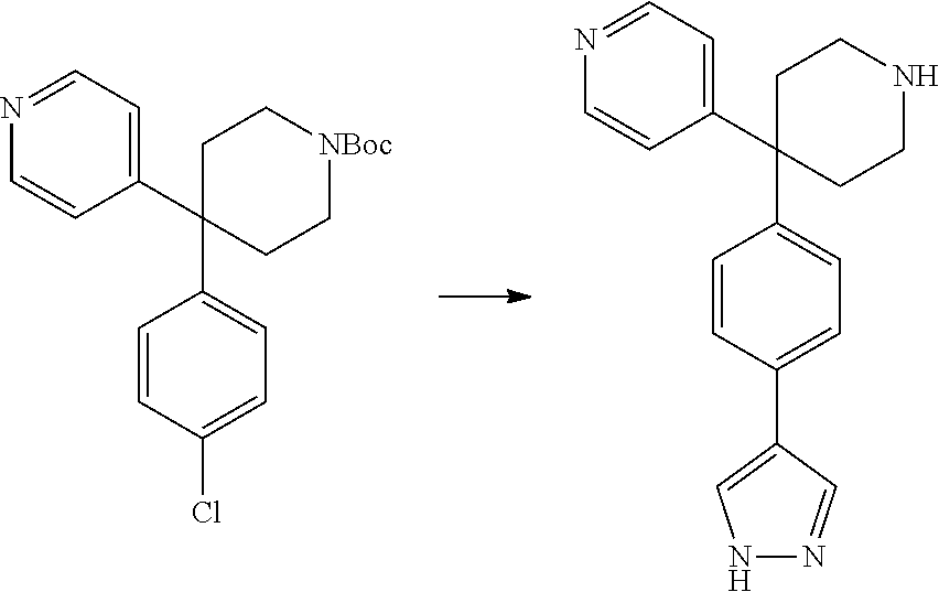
C1=NC=CC(C2(C3=CC=C(C4=CNN=C4)C=C3)CCNCC2)=C1.C1=NC=CC(C2(C3=CC=C(Cl)C=C3)CC[NBoc]CC2)=C1
